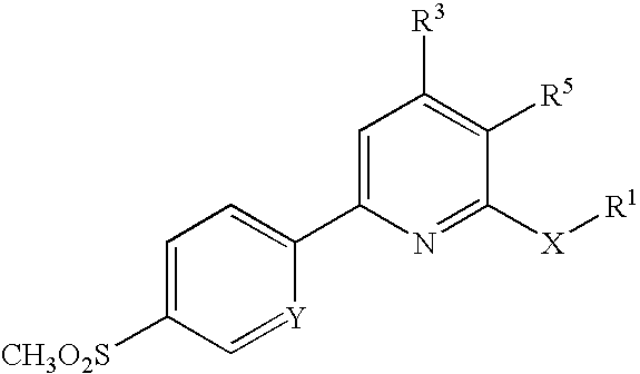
C1=C([CH3O2S])C=[Y]C(C2=CC([R3])=C([R5])C([X][R1])=N2)=C1
